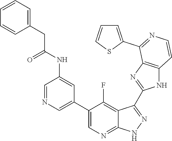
C1=NC=C(C2=CN=C3C(=C2F)C(C2=NC4=C(N2)C=CN=C4C2=CC=CS2)=N[N H]3)C=C1NC(CC1=CC=CC=C1)=O
